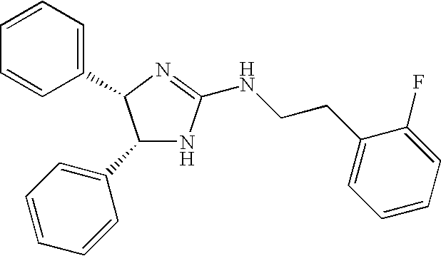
C1(C2=CC=CC=C2)NC(NCCC2=CC=CC=C2F)=NC1C1=CC=CC=C1
